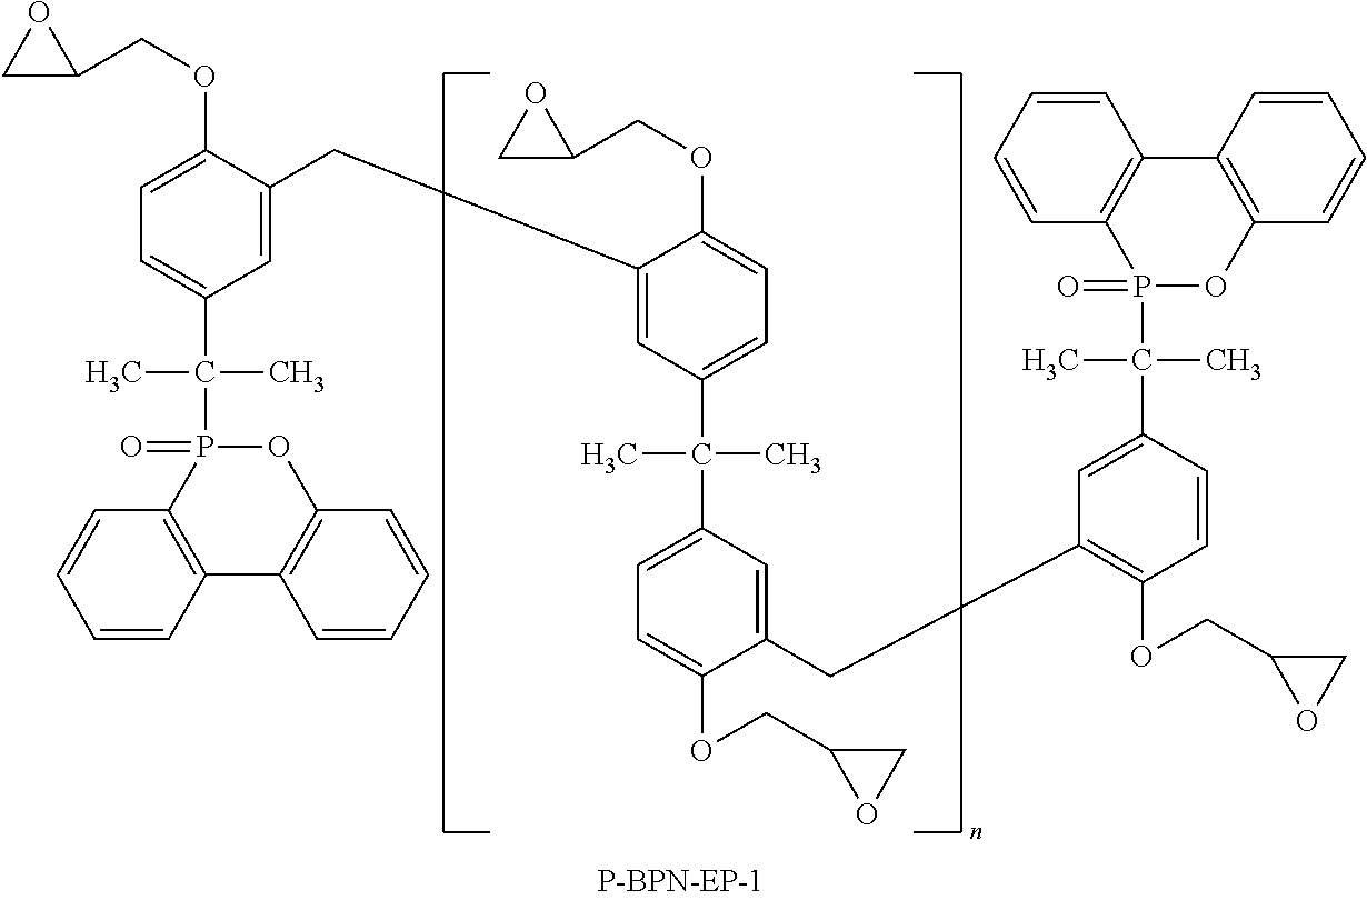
C1=C(OCC2OC2)C(CC2=CC(C(C3=CC=C(OCC4OC4)C(CC4=C(OCC5OC5)C=CC(C(C)(C)P5(=O)OC6=C(C7=C5C=CC=C7)C=CC=C6)=C4)=C3)(C)C)=CC=C2OCC2OC2)=CC(C(P2(=O)OC3=C(C4=C2C=CC=C4)C=CC=C3)(C)C)=C1
